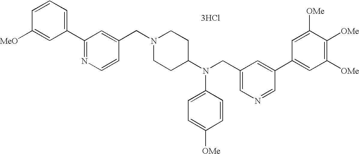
N1(CC2=CC(C3=CC=CC([MeO])=C3)=NC=C2)CCC(N(CC2=CN=CC(C3=CC([OMe])=C([OMe])C([OMe])=C3)=C2)C2=CC=C([OMe])C=C2)CC1.[3HCl]
